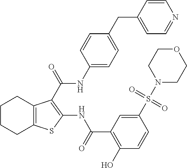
C1CCC2=C(C1)C(C(=O)NC1=CC=C(CC3=CC=NC=C3)C=C1)=C(NC(C1=C(O)C=CC(S(N3CCOCC3)(=O)=O)=C1)=O)S2
